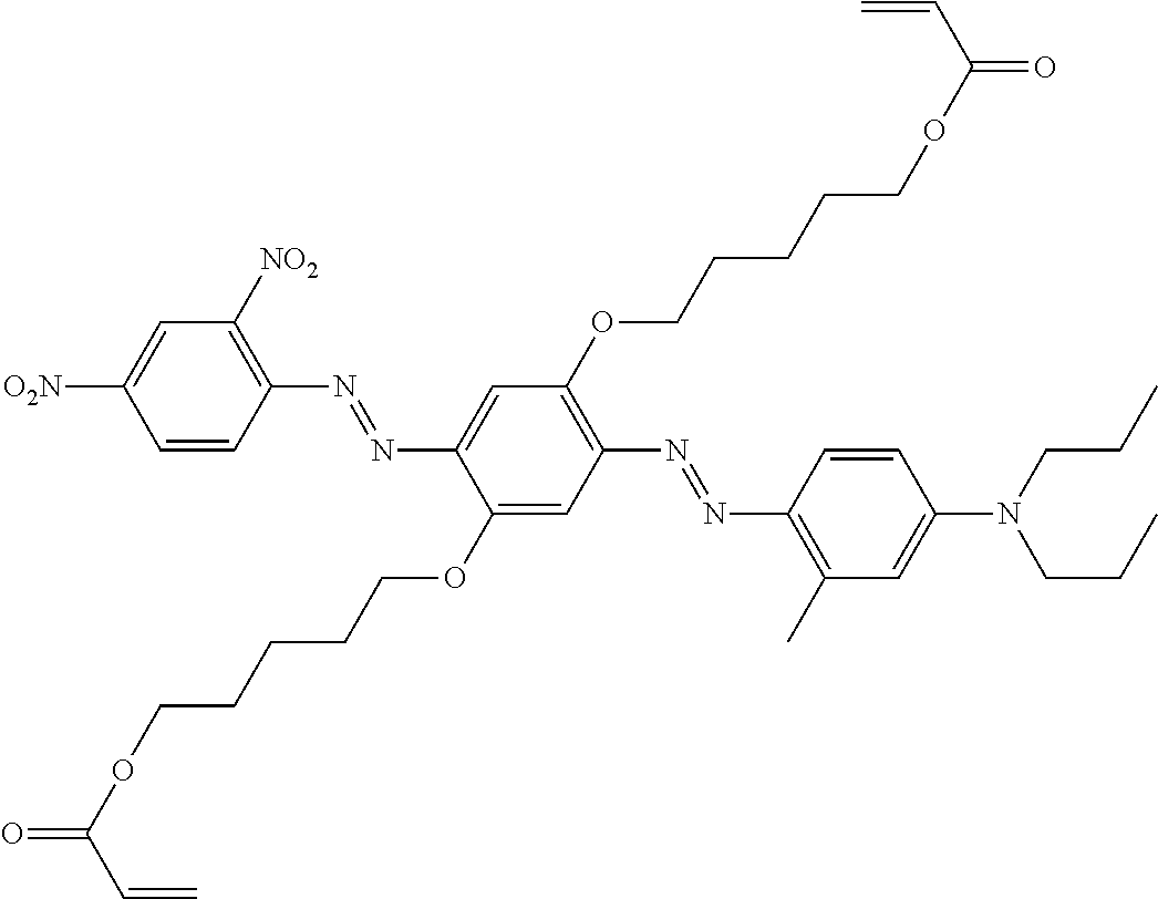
C1=CC(N=NC2=CC(OCCCCCOC(C=C)=O)=C(N=NC3=C(C)C=C(N(CCC)CCC)C=C3)C=C2OCCCCCOC(=O)C=C)=C([NO2])C=C1[O2N]
